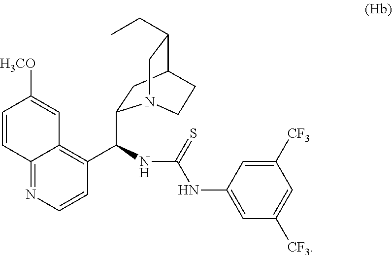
C12=NC=CC(C(C3CC4C(CC)CN3CC4)NC(NC3=CC([CF3])=CC([CF3])=C3)=S)=C1C=C([H3CO])C=C2
